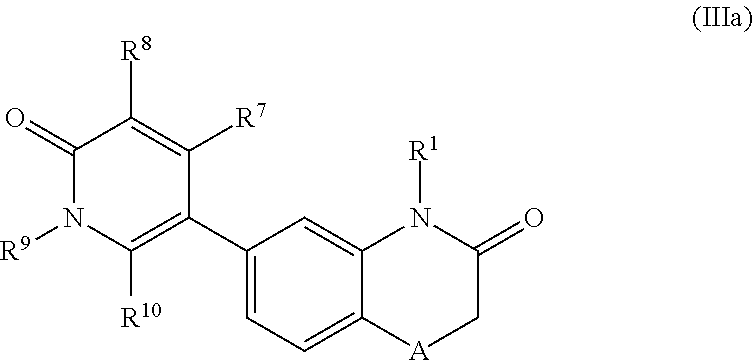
C1(C2=C([R10])N([R9])C(=O)C([R8])=C2[R7])=CC=C2C(=C1)N([R1])C(=O)C[A]2
